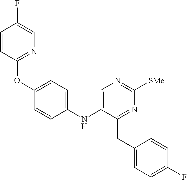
C1=CC(OC2=CC=C(NC3=CN=C([SMe])N=C3CC3=CC=C(F)C=C3)C=C2)=NC=C1F
